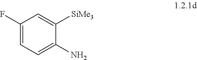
C1(F)=CC=C(N)C([SiMe3])=C1
